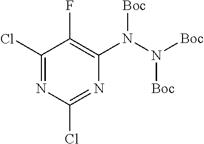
C1(Cl)=NC(Cl)=NC(N(N([Boc])[Boc])[Boc])=C1F
